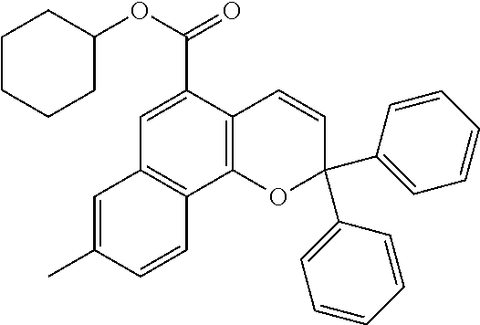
C1=C(C(=O)OC2CCCCC2)C2=C(C3=C1C=C(C)C=C3)OC(C1=CC=CC=C1)(C1=CC=CC=C1)C=C2
